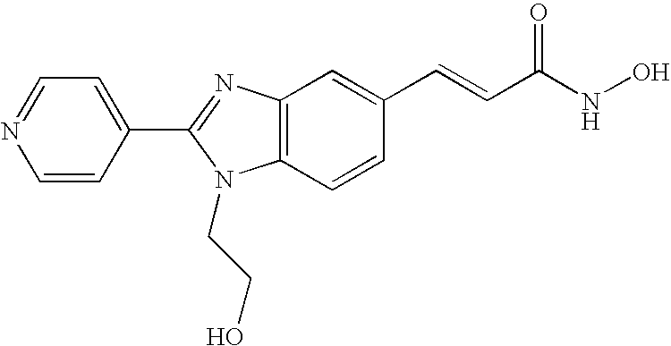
C1=NC=CC(C2=NC3=C(C=CC(C=CC(NO)=O)=C3)N2CCO)=C1
